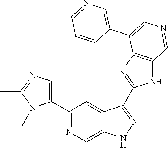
C1(C2=CN=C(C)N2C)=NC=C2C(=C1)C(C1=NC3=C(N1)C=NC=C3C1=CN=CC=C1)=NN2
